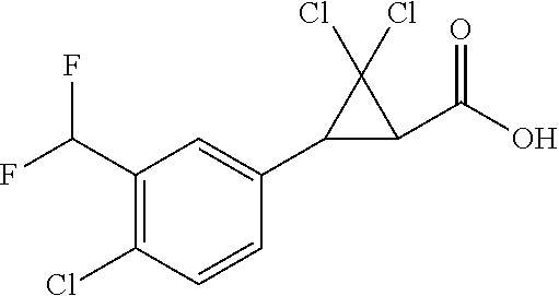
C1(C(F)F)=C(Cl)C=CC(C2C(C(O)=O)C2(Cl)Cl)=C1
